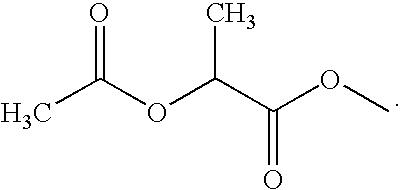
CC(OC(C(OC)=O)C)=O
